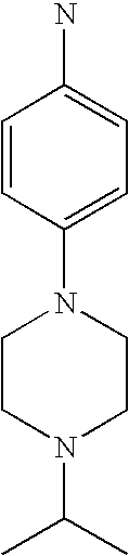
C1=CC(N2CCN(C(C)C)CC2)=CC=C1N
